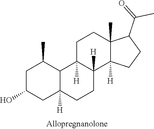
C1C2([H])C([H])(C3([H])C(C)(C1)C(C(=O)C)CC3)CCC1([H])C2C(C)CC(O)C1
